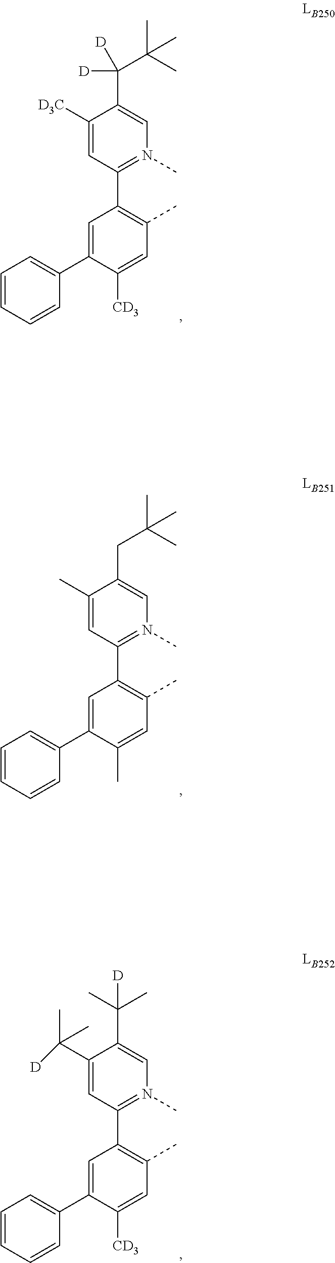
CC1=C(C2=N(C)C=C(C([D])([D])C(C)(C)C)C([D3C])=C2)C=C(C2=CC=CC=C2)C([CD3])=C1.C1=C(C)C(CC(C)(C)C)=CN(C)=C1C1=C(C)C=C(C)C(C2=CC=CC=C2)=C1.C1=C(C([D])(C)C)C(C(C)([D])C)=CN(C)=C1C1=C(C)C=C([CD3])C(C2=CC=CC=C2)=C1
